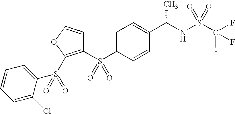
S(C1=CC=C(C(NS(C(F)(F)F)(=O)=O)C)C=C1)(=O)(=O)C1=C(S(=O)(C2=CC=CC=C2Cl)=O)OC=C1
